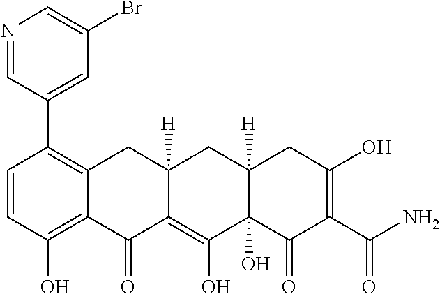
C1=CC(O)=C2C(=C1C1=CC(Br)=CN=C1)CC1([H])C(=C(O)C3(O)C([H])(C1)CC(O)=C(C(N)=O)C3=O)C2=O
